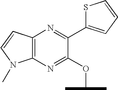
C12=C(C=CN1C)N=C(C1=CC=CS1)C(OC(C)C)=N2
